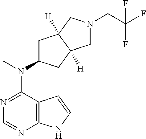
C12=C(N=CN=C1N(C)C1CC3([H])C([H])(C1)CN(CC(F)(F)F)C3)NC=C2
